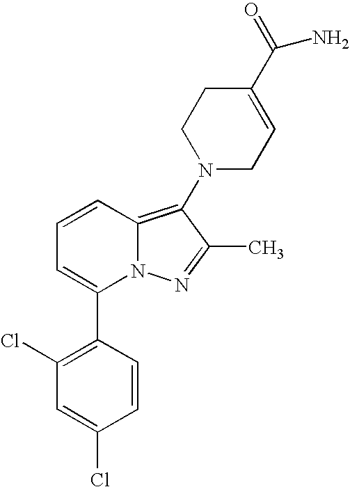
C1=CC2=C(N3CC=C(C(=O)N)CC3)C(C)=NN2C(C2=C(Cl)C=C(Cl)C=C2)=C1
